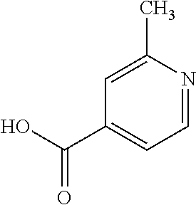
C1=C(C)N=CC=C1C(O)=O
